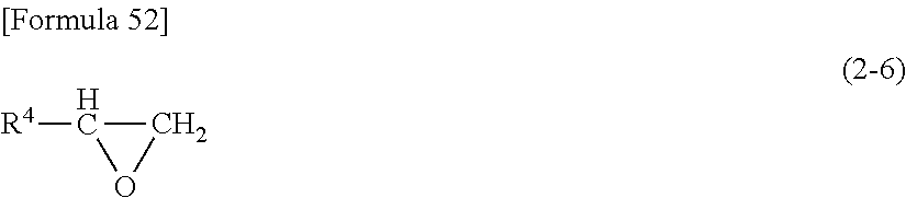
[R4]C1CO1
